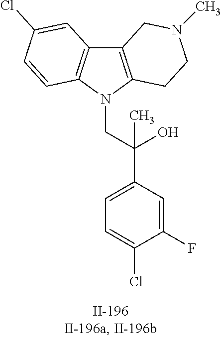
C12=C(N(CC(C3=CC=C(Cl)C(F)=C3)(O)C)C3=C1C=C(Cl)C=C3)CCN(C)C2
